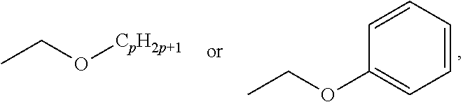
CCO[CpH2p+1].CCOC1=CC=CC=C1
